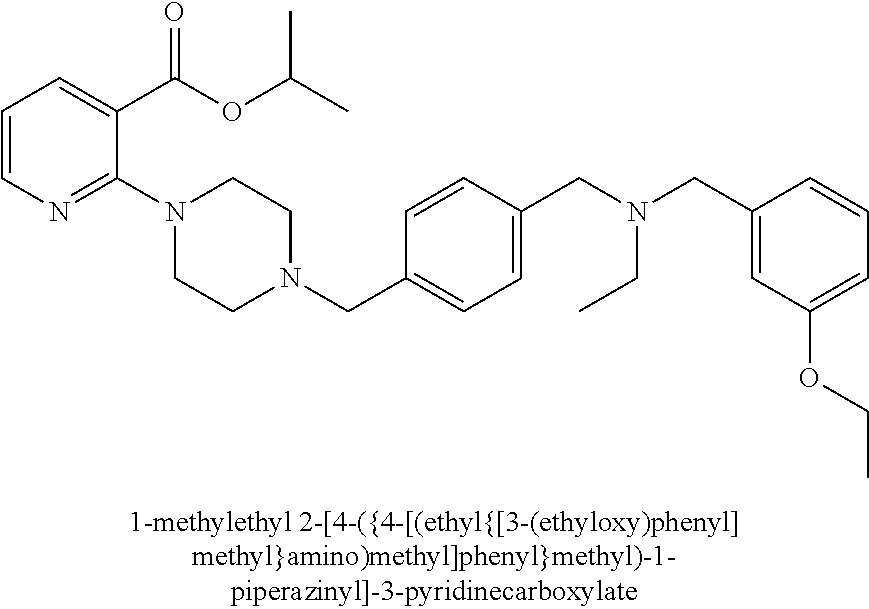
C1=CN=C(N2CCN(CC3=CC=C(CN(CC4=CC(OCC)=CC=C4)CC)C=C3)CC2)C(C(OC(C)C)=O)=C1
